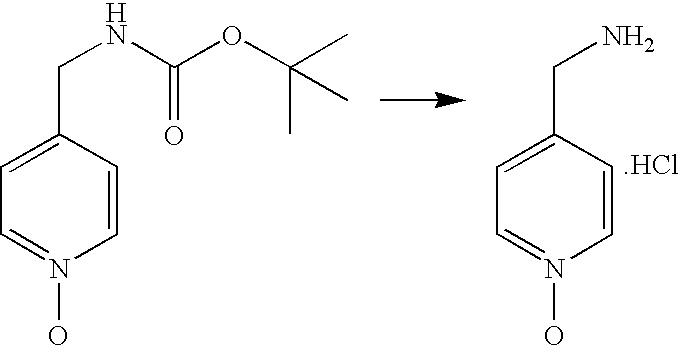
C1=C(CNC(OC(C)(C)C)=O)C=CN(O)=C1.C1=C(CN)C=CN(O)=C1.[.HCl]
